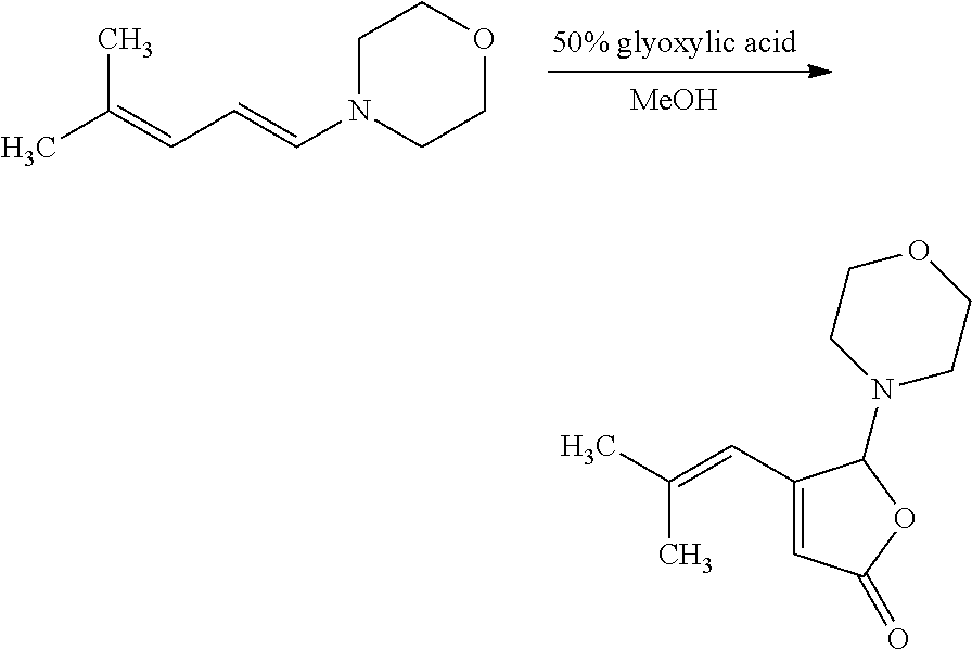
[MeOH].CC(=CC=CN1CCOCC1)C.C1(C=C(C)C)=CC(=O)OC1N1CCOCC1
